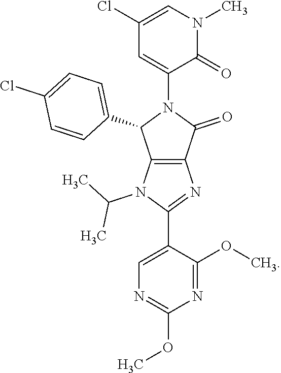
C1=C(C2=NC3=C(N2C(C)C)C(C2=CC=C(Cl)C=C2)N(C2=CC(Cl)=CN(C)C2=O)C3=O)C(OC)=NC(OC)=N1
